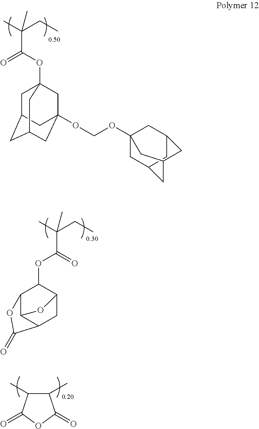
C1C2CC3CC(OCOC45CC6CC(C4)CC(C5)C6)(CC1(OC(=O)C(C)(CC)C)C3)C2.C12C3C(CC(C1OC(C(C)(CC)C)=O)O3)C(=O)O2.C1(C)C(C)C(=O)OC1=O
